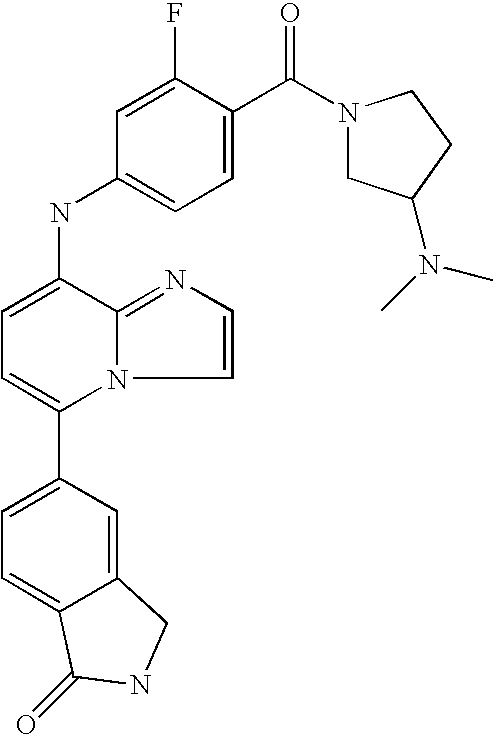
C1(C2=CC=C3C(=C2)CNC3=O)=CC=C(NC2=CC=C(C(N3CC(N(C)C)CC3)=O)C(F)=C2)C2=NC=CN12
